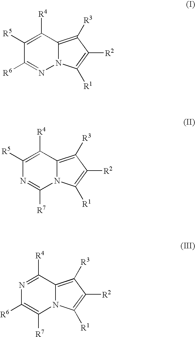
C1([R5])=C([R4])C2=C([R3])C([R2])=C([R1])N2N=C1[R6].C1([R5])=C([R4])C2=C([R3])C([R2])=C([R1])N2C([R7])=N1.N1=C([R4])C2=C([R3])C([R2])=C([R1])N2C([R7])=C1[R6]
